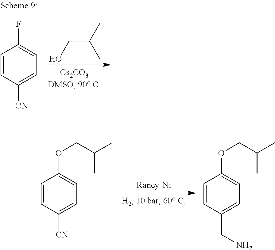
C1=CC([CN])=CC=C1OCC(C)C.C1=CC(CN)=CC=C1OCC(C)C.C1=CC([CN])=CC=C1F.C(C(C)C)O
